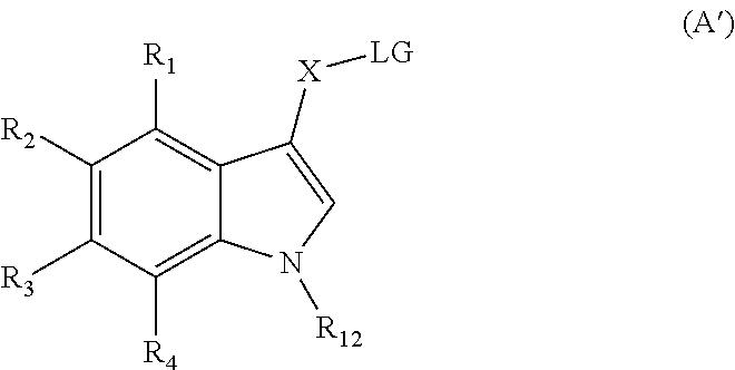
C1([R2])=C([R3])C([R4])=C2C(=C1[R1])C([X][LG])=CN2[R12]
